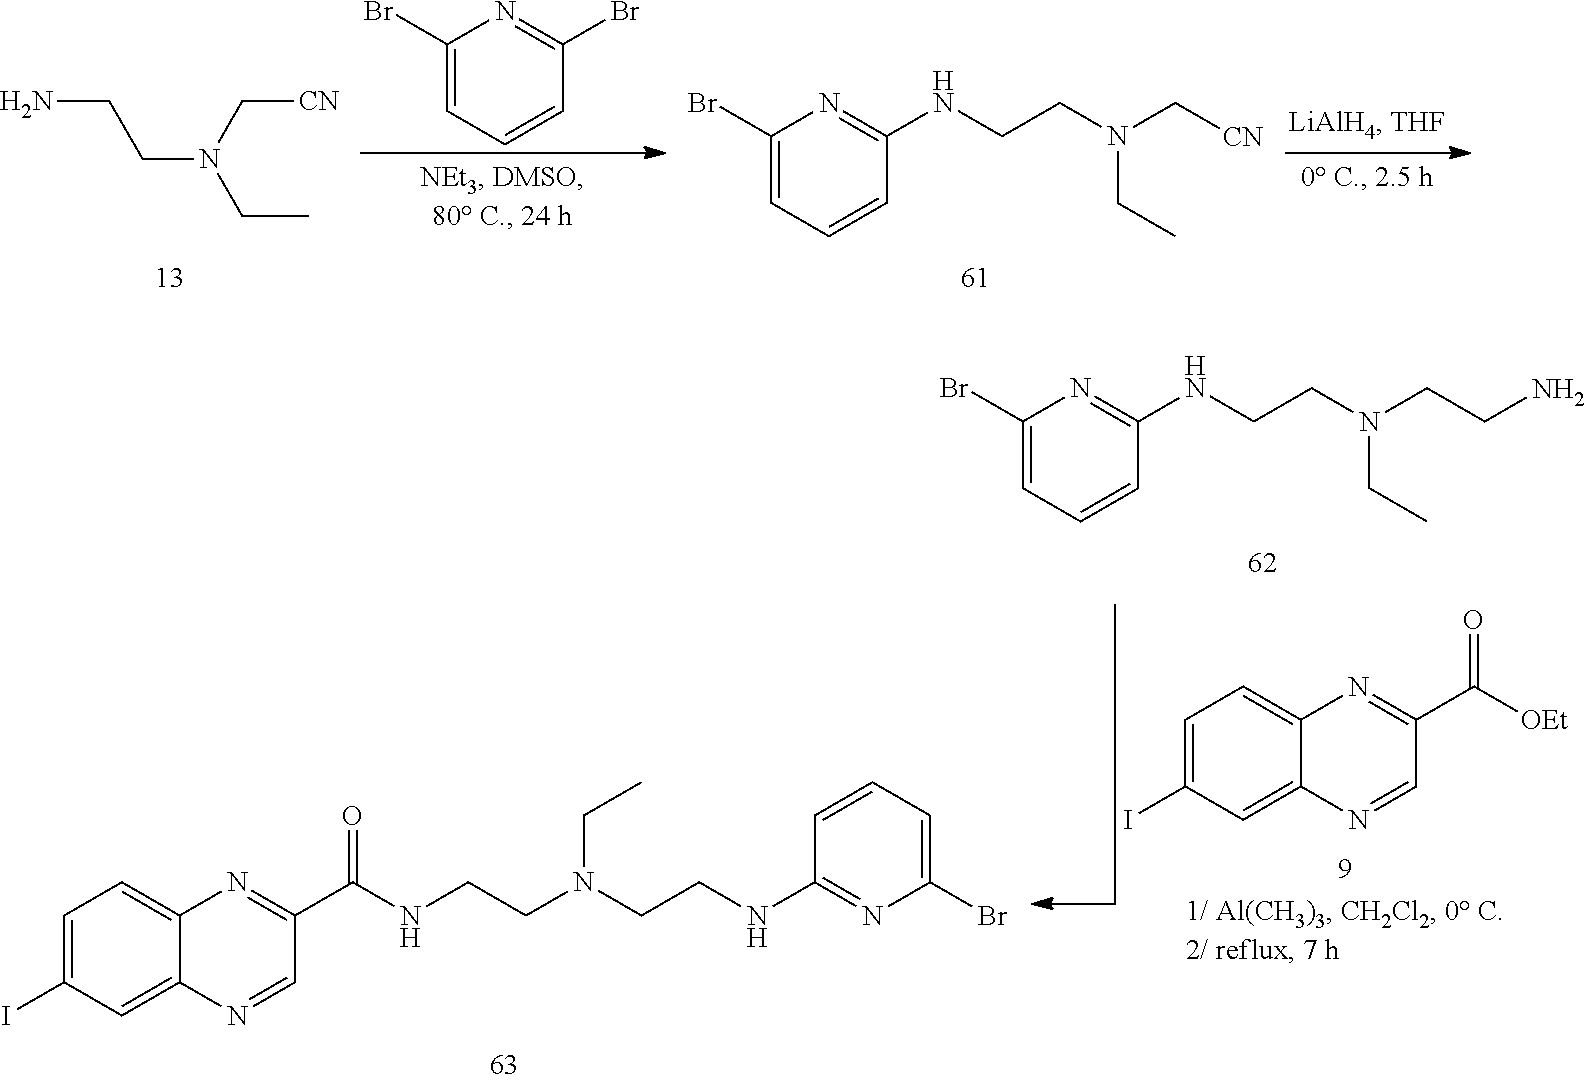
NCCN(CC)C[CN].C1(Br)=CC=CC(Br)=N1.C1(Br)=CC=CC(NCCN(C[CN])CC)=N1.C1=C(I)C=C2C(=C1)N=C(C([OEt])=O)C=N2.C1(Br)=CC=CC(NCCN(CCN)CC)=N1.C1=C(I)C=C2C(=C1)N=C(C(NCCN(CCNC1=NC(Br)=CC=C1)CC)=O)C=N2
